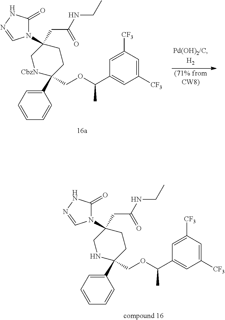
C1(C2(COC(C3=CC([CF3])=CC([CF3])=C3)C)CCC(N3C(=O)NN=C3)(CC(NCC)=O)CN2)=CC=CC=C1.C1(C2(COC(C3=CC([CF3])=CC([CF3])=C3)C)CCC(N3C(=O)NN=C3)(CC(NCC)=O)C[CbzN]2)=CC=CC=C1.[(71% fromCW8)]
